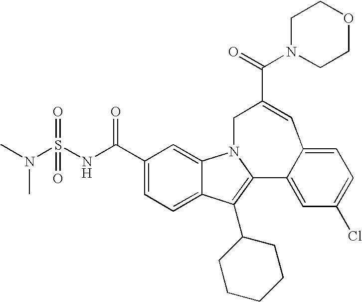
N1(C(=O)C2=CC3=CC=C(Cl)C=C3C3=C(C4CCCCC4)C4=CC=C(C(=O)NS(N(C)C)(=O)=O)C=C4N3C2)CCOCC1
